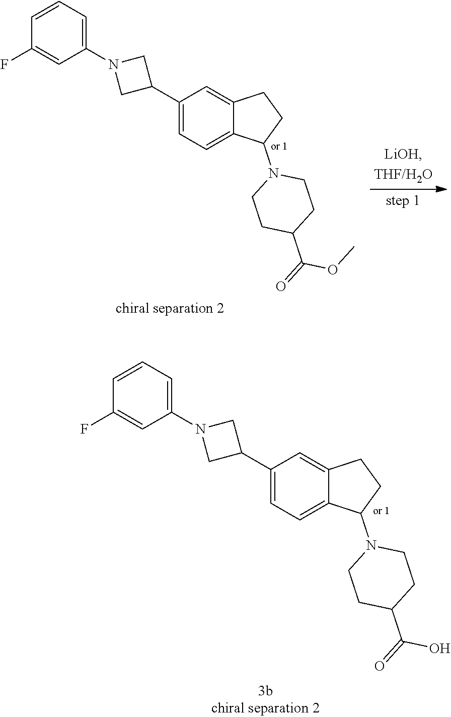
C(=O)(C1CCN(C2CCC3=CC(C4CN(C5=CC=CC(F)=C5)C4)=CC=C32)CC1)O.O(C)C(=O)C1CCN(C2CCC3=CC(C4CN(C5=CC=CC(F)=C5)C4)=CC=C32)CC1
